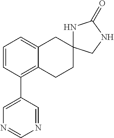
C1=CC(C2=CN=CN=C2)=C2C(=C1)CC1(CC2)NC(=O)NC1
